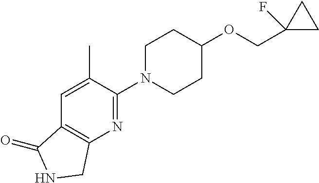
C1N(C2=NC3=C(C=C2C)C(=O)NC3)CCC(OCC2(F)CC2)C1
